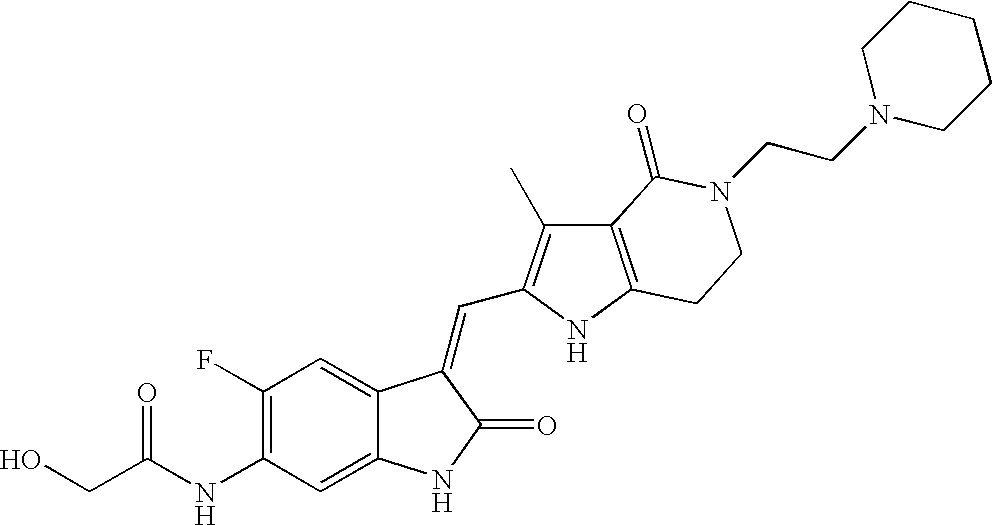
C(C(NC1=C(F)C=C2C(=C1)NC(=O)C2=CC1=C(C)C2=C(N1)CCN(CCN1CCCCC1)C2=O)=O)O
